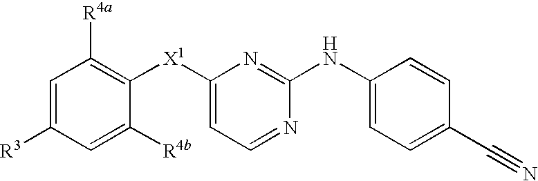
C1=C([R3])C=C([R4b])C([X1]C2=CC=NC(NC3=CC=C(C#N)C=C3)=N2)=C1[R4a]
